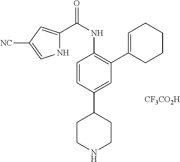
N1C(C(NC2=C(C3=CCCCC3)C=C(C3CCNCC3)C=C2)=O)=CC([NC])=C1.[CF3CO2H]
